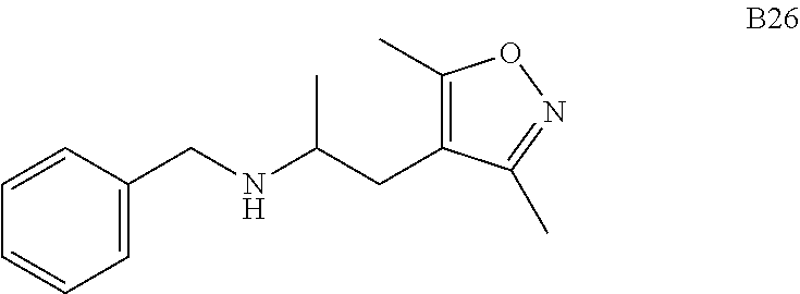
C1=CC(CNC(CC2=C(C)ON=C2C)C)=CC=C1
